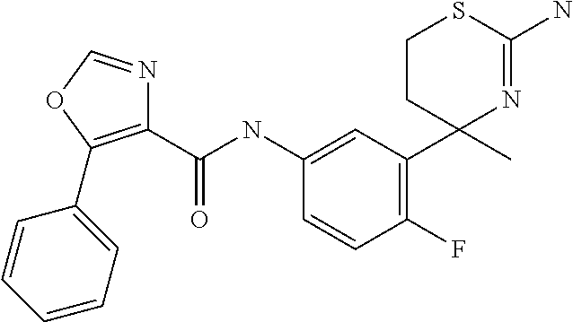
C1(NC(=O)C2=C(C3=CC=CC=C3)OC=N2)=CC(C2(C)N=C(N)SCC2)=C(F)C=C1
